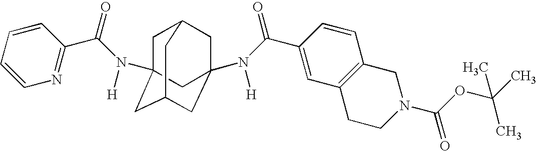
C1C2CC3(N(C(=O)C4=CC5=C(C=C4)CN(C(OC(C)(C)C)=O)CC5)[H])CC(CC1(N(C(C1=NC=CC=C1)=O)[H])C3)C2
